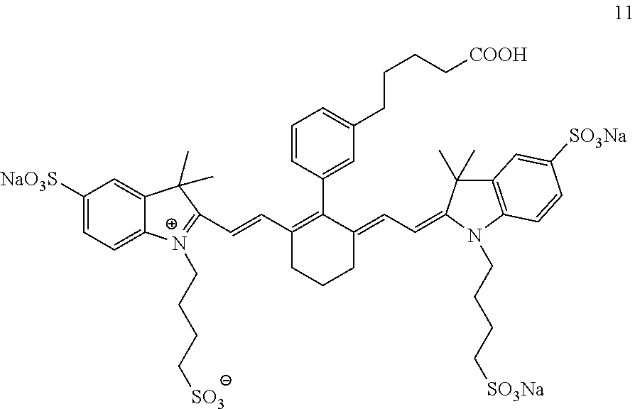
C(=CC1=C(C2=CC(CCCC[COOH])=CC=C2)C(=CC=C2N(CCCC[SO3Na])C3=C(C=C([SO3Na])C=C3)C2(C)C)CCC1)C1=[N+](CCCC[SO3])C2=CC=C([NaO3S])C=C2C1(C)C
